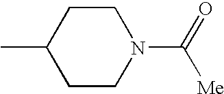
C1(C)CCN(C(=O)[Me])CC1
